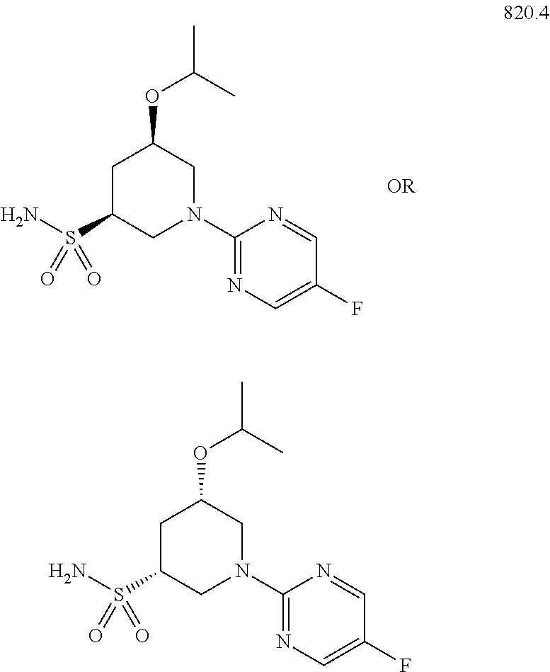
C1N(C2=NC=C(F)C=N2)CC(OC(C)C)CC1S(N)(=O)=O.C1N(C2=NC=C(F)C=N2)CC(OC(C)C)CC1S(N)(=O)=O
